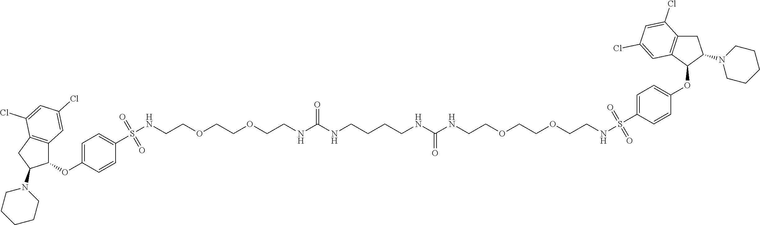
C1(OC2=CC=C(S(NCCOCCOCCNC(NCCCCNC(NCCOCCOCCNS(C3=CC=C(OC4C(N5CCCCC5)CC5=C4C=C(Cl)C=C5Cl)C=C3)(=O)=O)=O)=O)(=O)=O)C=C2)C2=C(CC1N1CCCCC1)C(Cl)=CC(Cl)=C2
